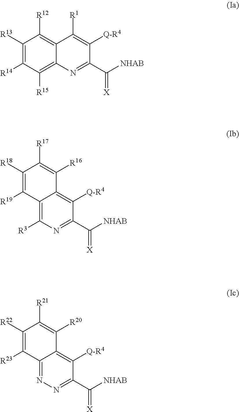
C1([R13])=C([R14])C([R15])=C2C(=C1[R12])C([R1])=C([Q-R4])C(C([NHAB])=[X])=N2.C1([R18])=C([R19])C2=C([R3])N=C(C([NHAB])=[X])C([Q-R4])=C2C([R16])=C1[R17].C1([R22])=C([R23])C2=NN=C(C([NHAB])=[X])C([Q-R4])=C2C([R20])=C1[R21]
